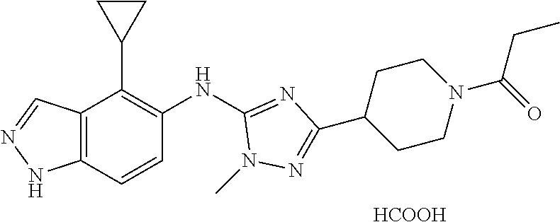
C12=C(C=CC(NC3=NC(C4CCN(C(=O)CC)CC4)=NN3C)=C1C1CC1)NN=C2.[HCOOH]
